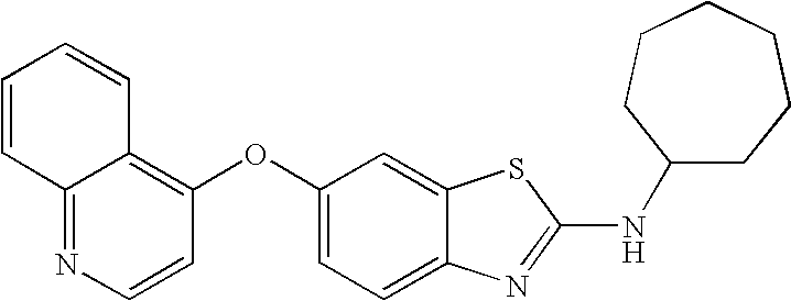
N1=C2C(=C(OC3=CC=C4C(=C3)SC(NC3CCCCCC3)=N4)C=C1)C=CC=C2
